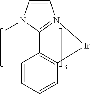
C1=CC2=C(C=C1)[Ir]N1=C2N(C)C=C1
